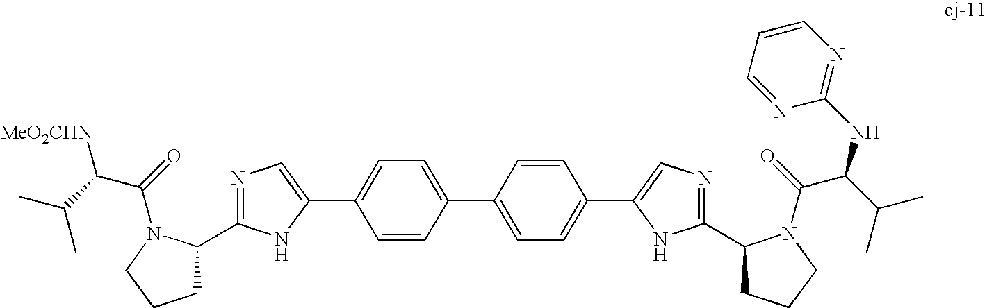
C1=CC(C2=CC=C(C3=CN=C(C4CCCN4C(=O)C(C(C)C)NC4=NC=CC=N4)N3)C=C2)=CC=C1C1=CN=C(C2CCCN2C(=O)C(C(C)C)[MeO2CHN])N1
